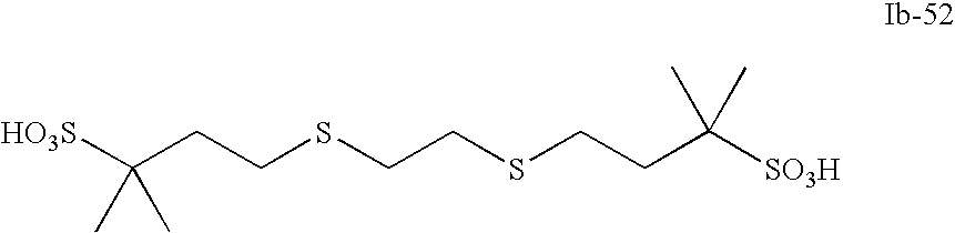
[SO3H]C(CCSCCSCCC([SO3H])(C)C)(C)C
